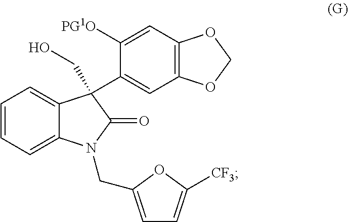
C1=C(C2(CO)C3=CC=CC=C3N(CC3=CC=C([CF3])O3)C2=O)C([PG1O])=CC2=C1OCO2
